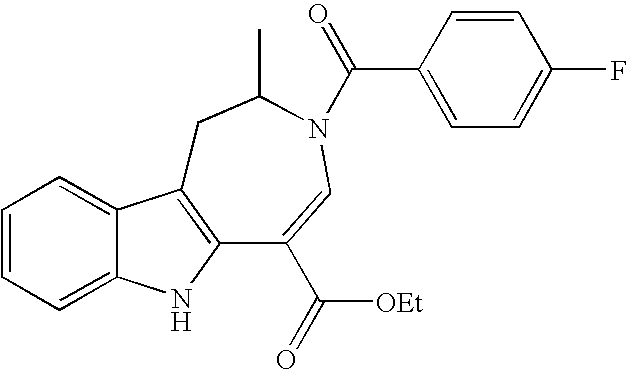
C12=CC=CC=C1NC1=C2CC(C)N(C(C2=CC=C(F)C=C2)=O)C=C1C([OEt])=O
